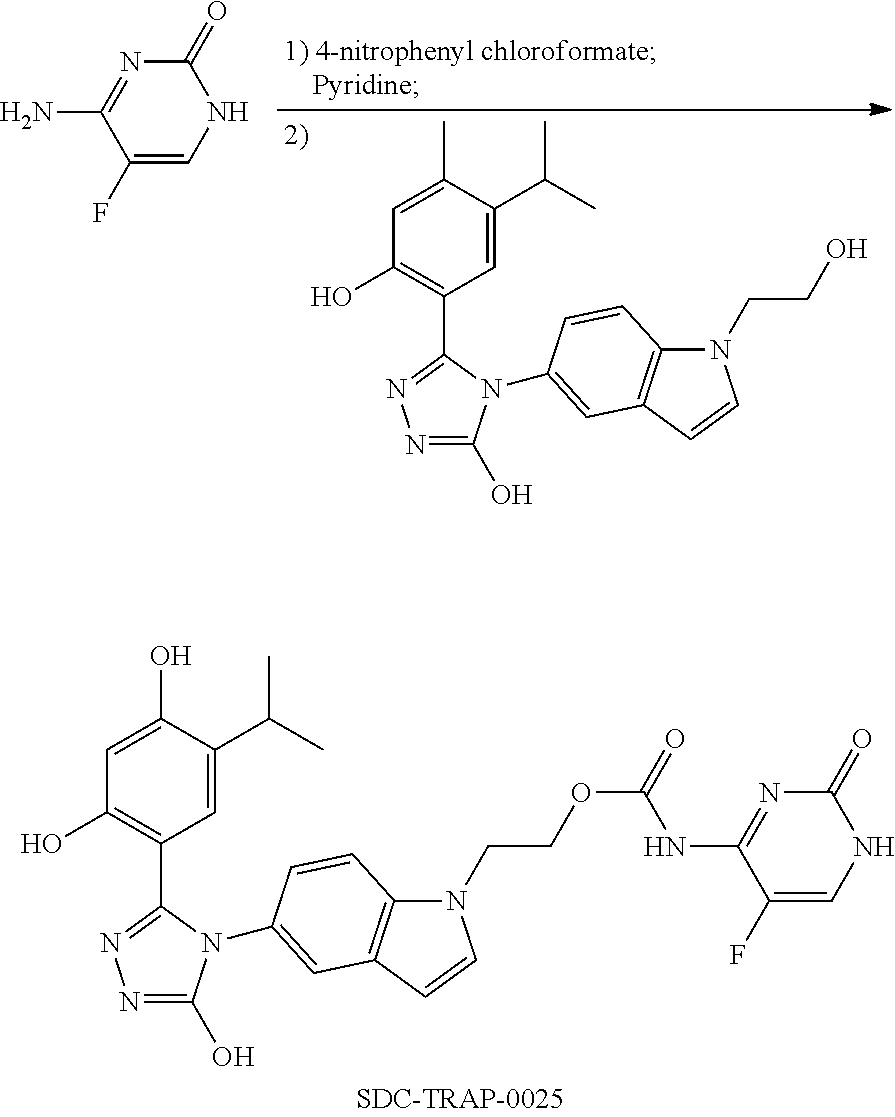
C1(F)=CNC(=O)N=C1N.C1=C(C(C)C)C(C)=CC(O)=C1C1=NN=C(O)N1C1=CC2=C(N(CCO)C=C2)C=C1.C1=C(C(C)C)C(O)=CC(O)=C1C1=NN=C(O)N1C1=CC2=C(N(CCOC(NC3=NC(=O)NC=C3F)=O)C=C2)C=C1
